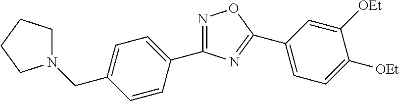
C1(C2=CC=C([OEt])C([OEt])=C2)=NC(C2=CC=C(CN3CCCC3)C=C2)=NO1
